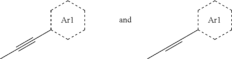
C1C(C#CC)CCCC1.[Ar1].C1C(C=CC)CCCC1.[Ar1]
